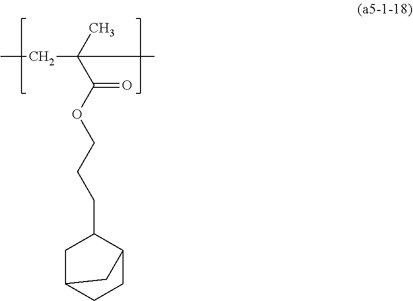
CCC(C(OCCCC1CC2CCC1C2)=O)(C)C
